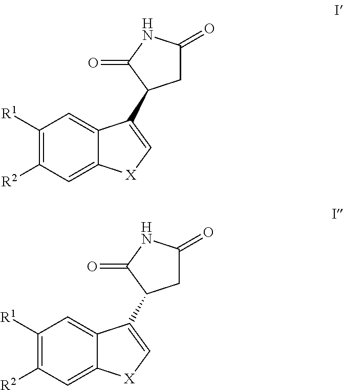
C1([R1])=C([R2])C=C2C(=C1)C(C1CC(=O)NC1=O)=C[X]2.C1([R1])=C([R2])C=C2C(=C1)C(C1CC(=O)NC1=O)=C[X]2
